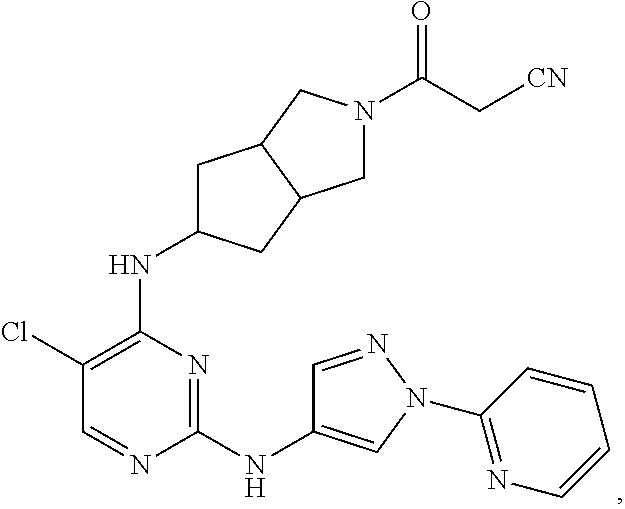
N1=C(NC2=CN(C3=NC=CC=C3)N=C2)N=CC(Cl)=C1NC1CC2C(C1)CN(C(C[CN])=O)C2
